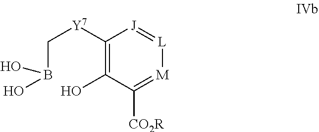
C1([Y7]CB(O)O)=C(O)C([CO2R])=[M][L]=[J]1
